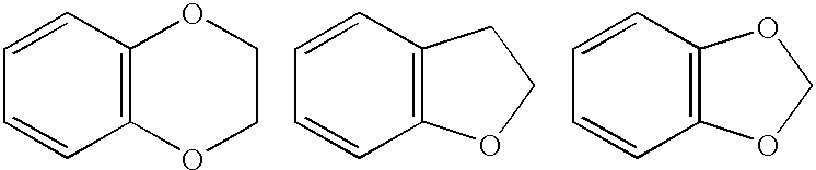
C12=C(C=CC=C1)OCCO2.C12=C(C=CC=C1)CCO2.C12=C(C=CC=C1)OCO2
